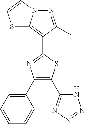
C1(C2=CC=CC=C2)=C(C2=NN=NN2)SC(C2=C3N(N=C2C)C=CS3)=N1
